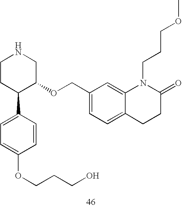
C1CC(C2=CC=C(OCCCO)C=C2)C(OCC2=CC=C3C(=C2)N(CCCOC)C(=O)CC3)CN1
